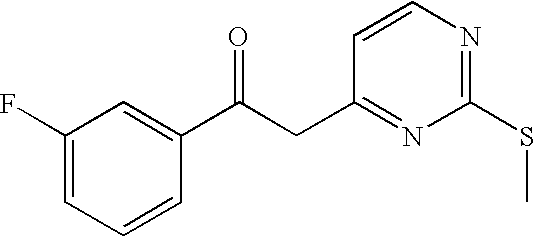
O=C(CC1=NC(SC)=NC=C1)C1=CC(F)=CC=C1
